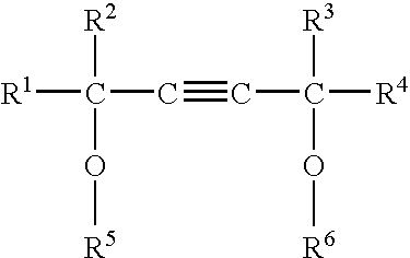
[R1]C([R2])(O[R5])C#CC([R4])([R3])O[R6]
